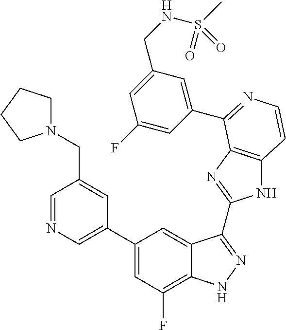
C1=C(C2=CC(F)=C3C(=C2)C(C2=NC4=C(N2)C=CN=C4C2=CC(CNS(C)(=O)=O)=CC(F)=C2)=NN3)C=C(CN2CCCC2)C=N1
